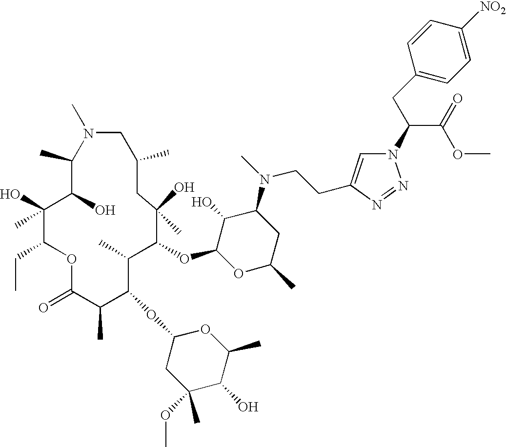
C1(C)C(O)C(O)(C)C(CC)OC(=O)C(C)C(OC2CC(C)(OC)C(O)C(C)O2)C(C)C(OC2OC(C)CC(N(C)CCC3=CN(C(CC4=CC=C([NO2])C=C4)C(OC)=O)N=N3)C2O)C(O)(C)CC(C)CN1C
